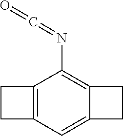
C12=C(C(N=C=O)=C3C(=C1)CC3)CC2
